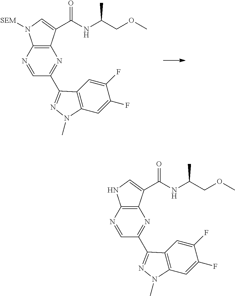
N1=CC(C2=NN(C)C3=C2C=C(F)C(F)=C3)=NC2=C1N([SEM])C=C2C(NC(COC)C)=O.N1=CC(C2=NN(C)C3=C2C=C(F)C(F)=C3)=NC2=C1NC=C2C(NC(COC)C)=O
